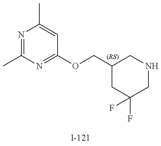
N1=C(C)N=C(OCC2CC(F)(F)CNC2)C=C1C
